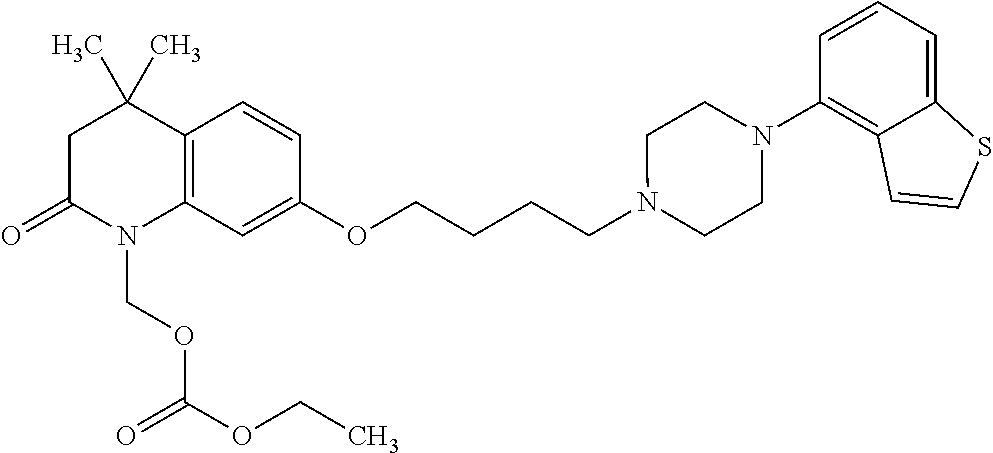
C1C(=O)N(COC(=O)OCC)C2=C(C1(C)C)C=CC(OCCCCN1CCN(C3=C4C(=CC=C3)SC=C4)CC1)=C2
